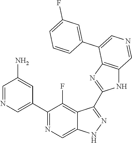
C1(C2=CN=CC(N)=C2)=NC=C2C(=C1F)C(C1=NC3=C(N1)C=NC=C3C1=CC(F)=CC=C1)=NN2
